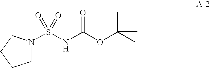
N1(S(NC(OC(C)(C)C)=O)(=O)=O)CCCC1
